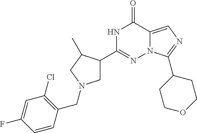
N1C(C2CN(CC3=C(Cl)C=C(F)C=C3)CC2C)=NN2C(=CN=C2C2CCOCC2)C1=O
